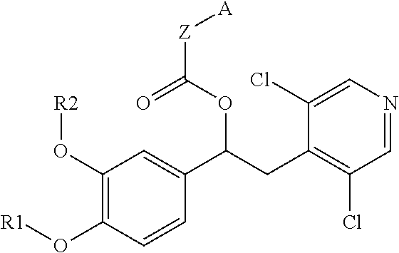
C1(O[R2])=C(O[R1])C=CC(C(CC2=C(Cl)C=NC=C2Cl)OC([Z][A])=O)=C1
